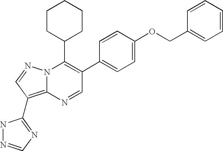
N1=CC(C2=CC=C(OCC3=CC=CC=C3)C=C2)=C(C2CCCCC2)N2C1=C(C1=NC=NN1)C=N2
